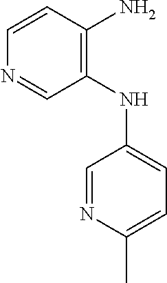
C1=CC(N)=C(NC2=CC=C(C)N=C2)C=N1
